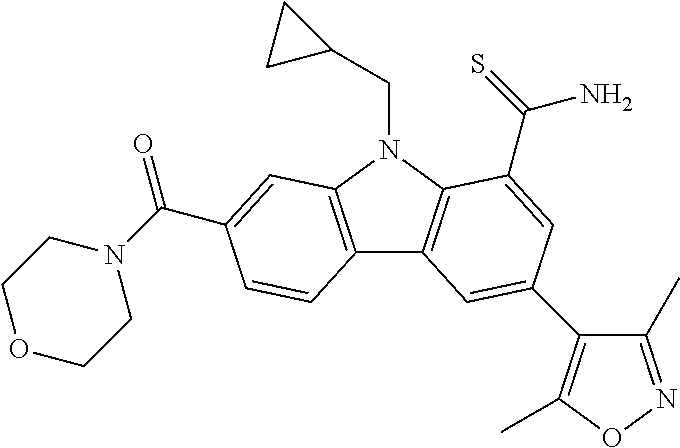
C12=C(N(CC3CC3)C3=C1C=C(C1=C(C)ON=C1C)C=C3C(=S)N)C=C(C(N1CCOCC1)=O)C=C2
